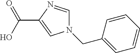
OC(=O)C1=CN(CC2=CC=CC=C2)C=N1
